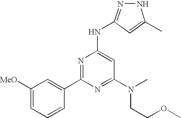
C1(C2=NC(NC3=NNC(C)=C3)=CC(N(CCOC)C)=N2)=CC([MeO])=CC=C1
